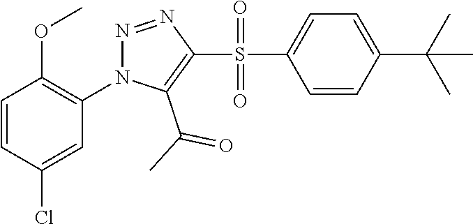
C1=CC(Cl)=CC(N2N=NC(S(C3=CC=C(C(C)(C)C)C=C3)(=O)=O)=C2C(=O)C)=C1OC
